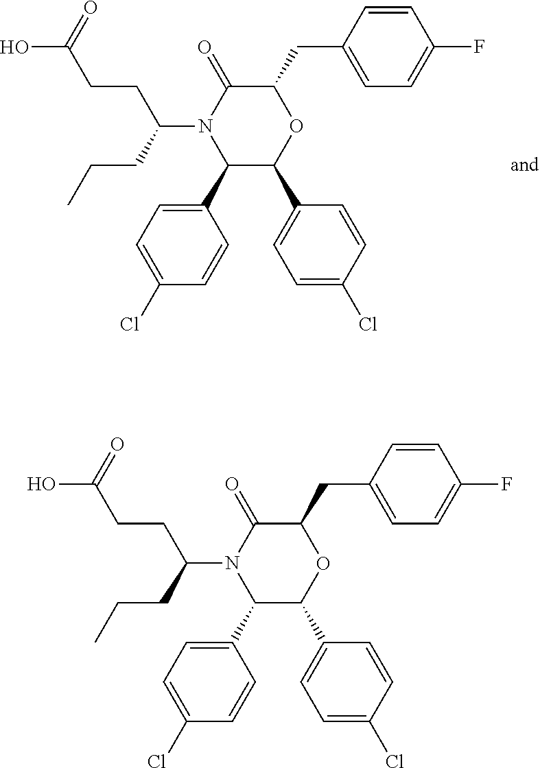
C1(C2=CC=C(Cl)C=C2)C(C2=CC=C(Cl)C=C2)OC(CC2=CC=C(F)C=C2)C(=O)N1C(CCC)CCC(=O)O.C1(C2=CC=C(Cl)C=C2)C(C2=CC=C(Cl)C=C2)OC(CC2=CC=C(F)C=C2)C(=O)N1C(CCC)CCC(=O)O
